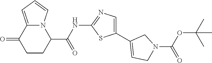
C1CC(C(NC2=NC=C(C3=CCN(C(OC(C)(C)C)=O)C3)S2)=O)N2C(=CC=C2)C1=O
